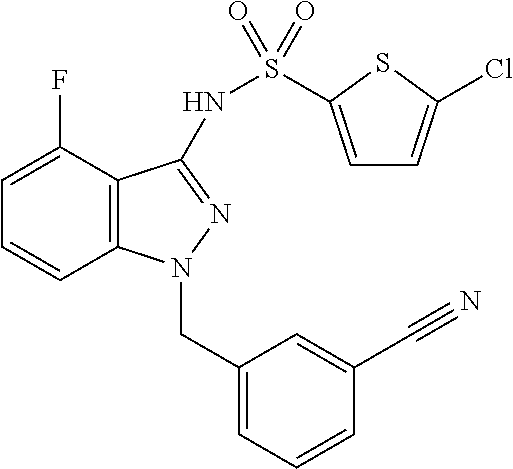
C1=C(F)C2=C(C=C1)N(CC1=CC=CC(C#N)=C1)N=C2NS(C1=CC=C(Cl)S1)(=O)=O
